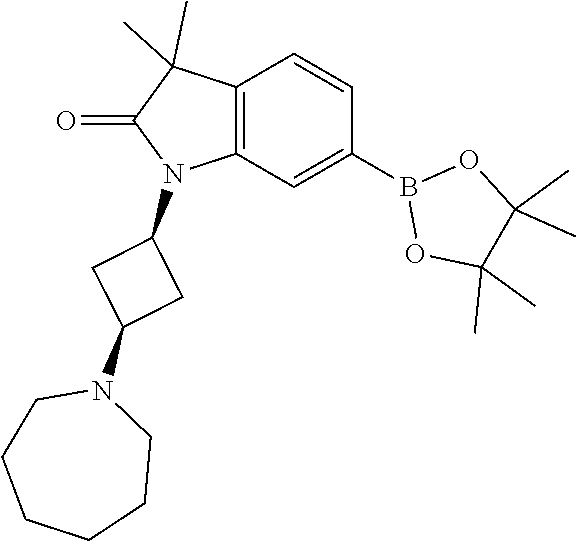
C12=C(C=C(B3OC(C)(C)C(C)(C)O3)C=C1)N(C1CC(N3CCCCCC3)C1)C(=O)C2(C)C
